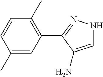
C1(C)=CC(C2=NNC=C2N)=C(C)C=C1
